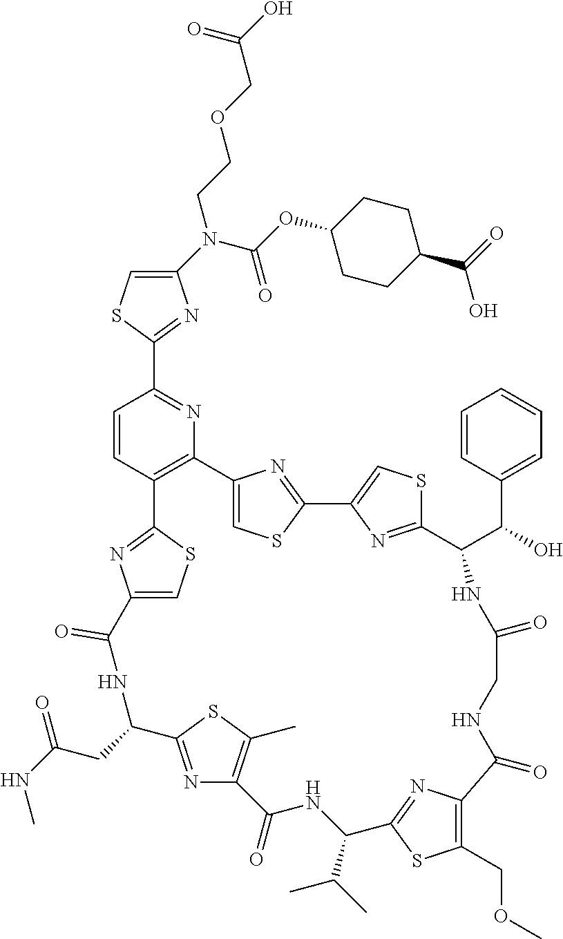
C1(N(C(OC2CCC(C(O)=O)CC2)=O)CCOCC(O)=O)=CSC(C2=NC3=C(C=C2)C2=NC(=CS2)C(=O)NC(CC(=O)NC)C2=NC(=C(C)S2)C(=O)NC(C(C)C)C2=NC(=C(COC)S2)C(=O)NCC(=O)NC(C(C2=CC=CC=C2)O)C2=NC(=CS2)C2=NC3=CS2)=N1
